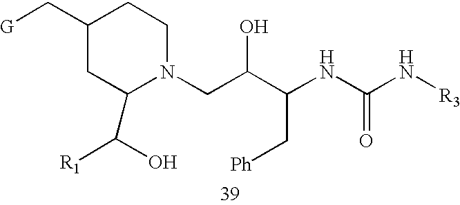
[G]CC1CC(C(O)[R1])N(CC(C(NC(N[R3])=O)C[Ph])O)CC1
